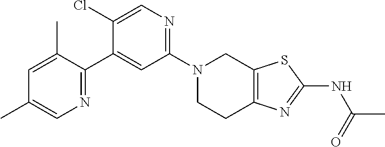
C1=C(C)C(C2=CC(N3CCC4=C(C3)SC(NC(C)=O)=N4)=NC=C2Cl)=NC=C1C
